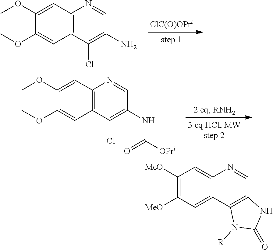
C1([MeO])=C([MeO])C=C2C(=C1)N=CC1=C2N([R])C(=O)N1.C1(OC)=CC2=C(C=C1OC)C(Cl)=C(N)C=N2.C1(OC)=CC2=C(C=C1OC)C(Cl)=C(NC([OPri])=O)C=N2
